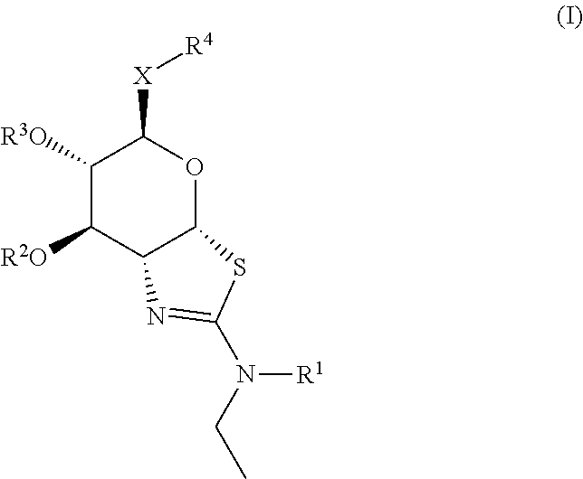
C1([R3O])C([R2O])C2C(OC1[X][R4])SC(N(CC)[R1])=N2
